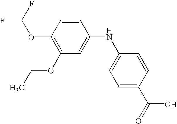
C1(OC(F)F)=C(OCC)C=C(NC2=CC=C(C(=O)O)C=C2)C=C1
